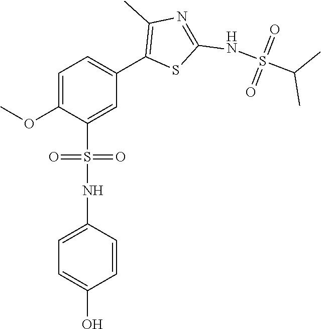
C1=C(OC)C(S(NC2=CC=C(O)C=C2)(=O)=O)=CC(C2=C(C)N=C(NS(C(C)C)(=O)=O)S2)=C1
